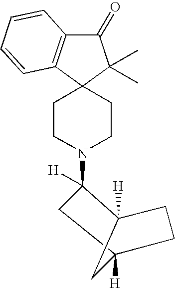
C1C2([H])CCC([H])(C2)C1(N1CCC2(CC1)C(C)(C)C(=O)C1=C2C=CC=C1)[H]
